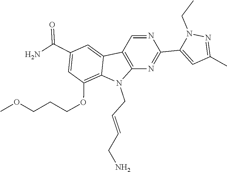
C1=C(C2=NC3=C(C4=CC(C(N)=O)=CC(OCCCOC)=C4N3CC=CCN)C=N2)N(CC)N=C1C
